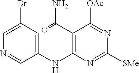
C1=C(Br)C=C(NC2=C(C(=O)N)C([OAc])=NC([SMe])=N2)C=N1
